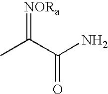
[NORa]=C(C(N)=O)C
